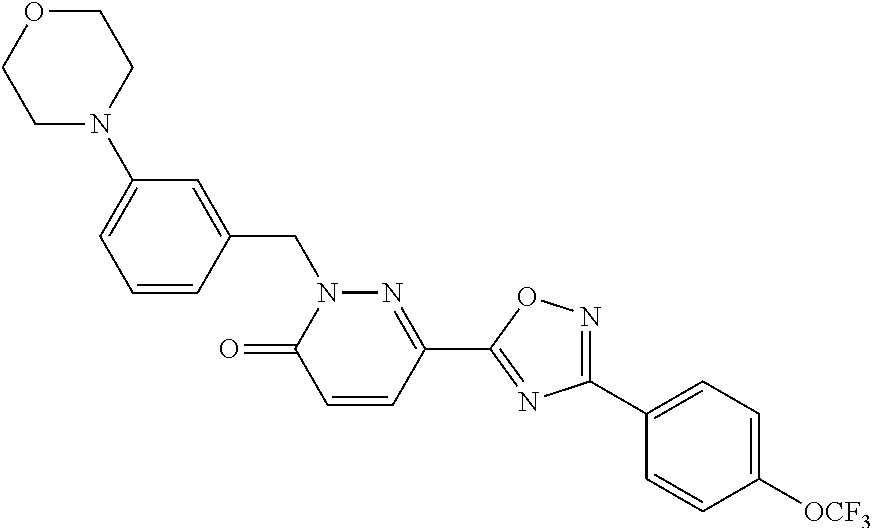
C1N(C2=CC=CC(CN3C(=O)C=CC(C4=NC(C5=CC=C([OCF3])C=C5)=NO4)=N3)=C2)CCOC1
